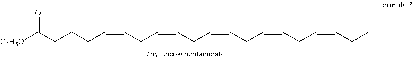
[C2H5O]C(CCCC=CCC=CCC=CCC=CCC=CCC)=O
